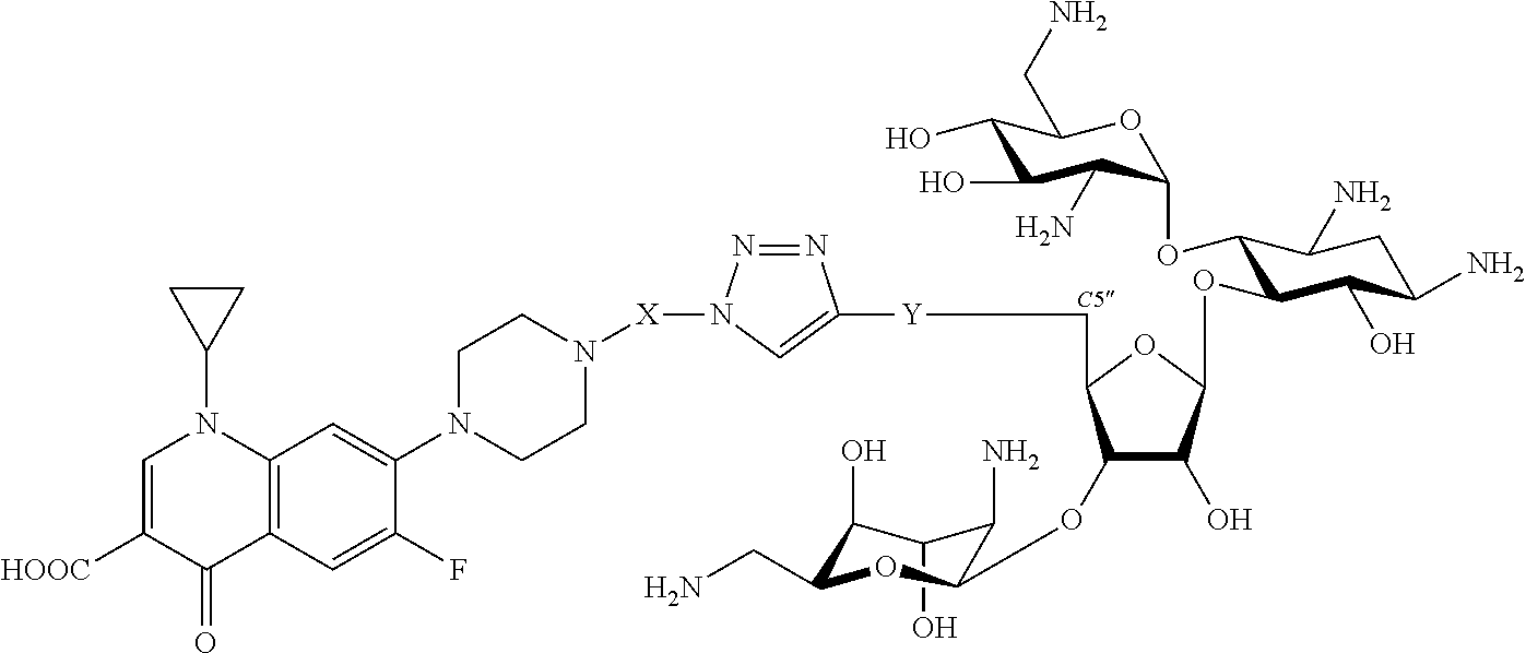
C1(O)C(O)C(CN)OC(OC2C(O)C(OC3C(O)C(N)CC(N)C3OC3C(N)C(O)C(O)C(CN)O3)OC2C[Y]C2=CN([X]N3CCN(C4=CC5=C(C=C4F)C(=O)C([HOOC])=CN5C4CC4)CC3)N=N2)C1N
